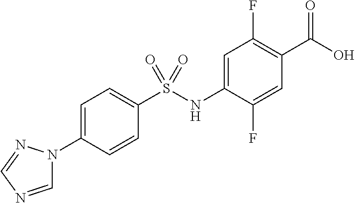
C1=C(NS(C2=CC=C(N3C=NC=N3)C=C2)(=O)=O)C(F)=CC(C(O)=O)=C1F
